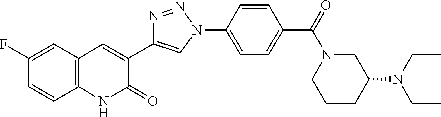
C12=C(C=C(F)C=C1)C=C(C1=CN(C3=CC=C(C(N4CCCC(N(CC)CC)C4)=O)C=C3)N=N1)C(=O)N2
